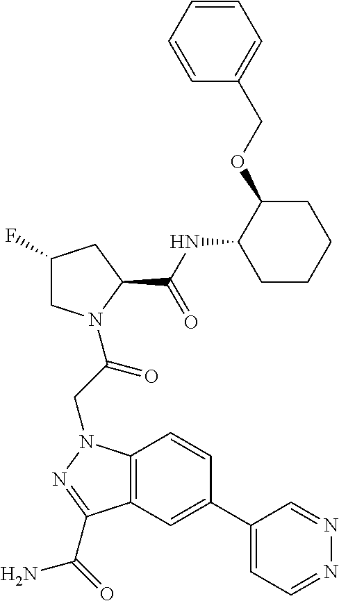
C1(C2=CC3=C(C=C2)N(CC(=O)N2CC(F)CC2C(NC2CCCCC2OCC2=CC=CC=C2)=O)N=C3C(=O)N)=CC=NN=C1
